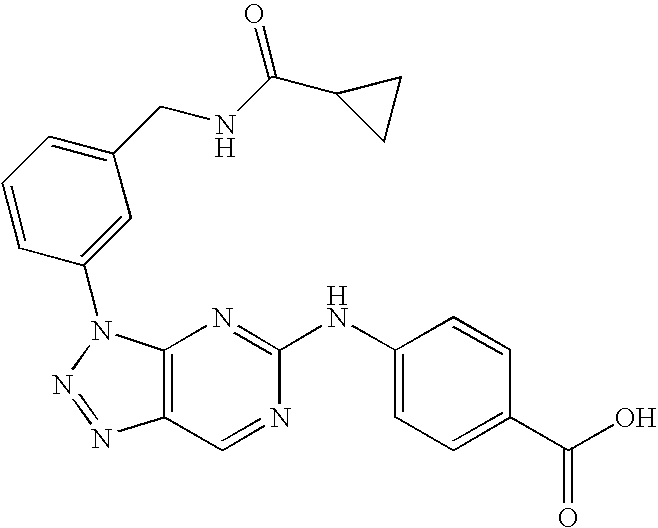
C12=C(N(C3=CC(CNC(C4CC4)=O)=CC=C3)N=N1)N=C(NC1=CC=C(C(O)=O)C=C1)N=C2
